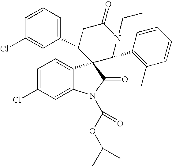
C1=C(Cl)C=C2C(=C1)C1(C(=O)N2C(OC(C)(C)C)=O)C(C2=CC=CC(Cl)=C2)CC(=O)N(CC)C1C1=C(C)C=CC=C1
